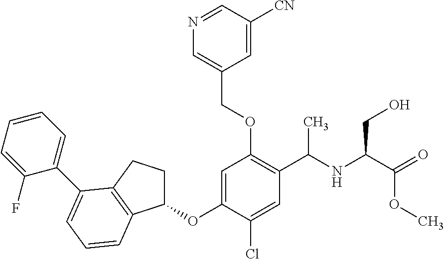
C1(OC2=CC(OCC3=CN=CC([CN])=C3)=C(C(NC(C(OC)=O)CO)C)C=C2Cl)CCC2=C1C=CC=C2C1=CC=CC=C1F
